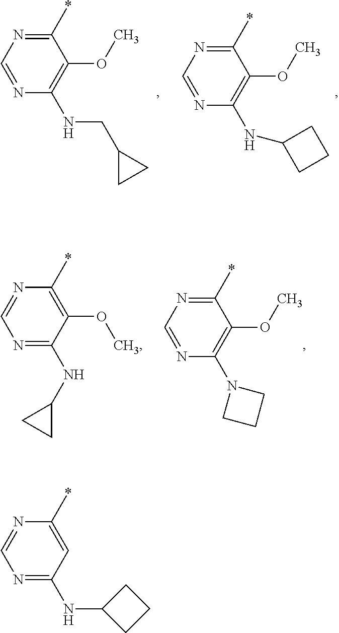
C1(*)=NC=NC(NCC2CC2)=C1OC.C1(*)=NC=NC(NC2CCC2)=C1OC.C1(*)=C(OC)C(NC2CC2)=NC=N1.C1(*)=NC=NC(N2CCC2)=C1OC.C1(*)=CC(NC2CCC2)=NC=N1
